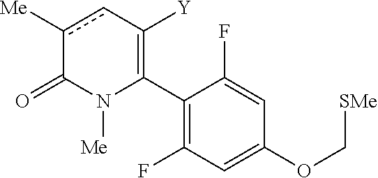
C1(C2=C([Y])cc([Me])C(=O)N2[Me])=C(F)C=C(OC[SMe])C=C1F
